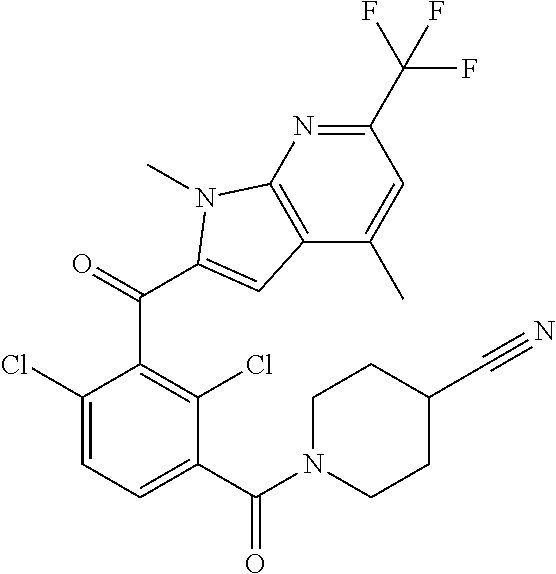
C1(C(F)(F)F)=NC2=C(C(C)=C1)C=C(C(=O)C1=C(Cl)C(C(N3CCC(C#N)CC3)=O)=CC=C1Cl)N2C
